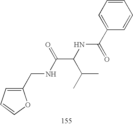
C1=C(CNC(C(NC(C2=CC=CC=C2)=O)C(C)C)=O)OC=C1
